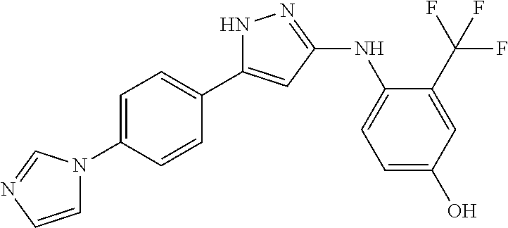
N1C(C2=CC=C(N3C=CN=C3)C=C2)=CC(NC2=CC=C(O)C=C2C(F)(F)F)=N1
